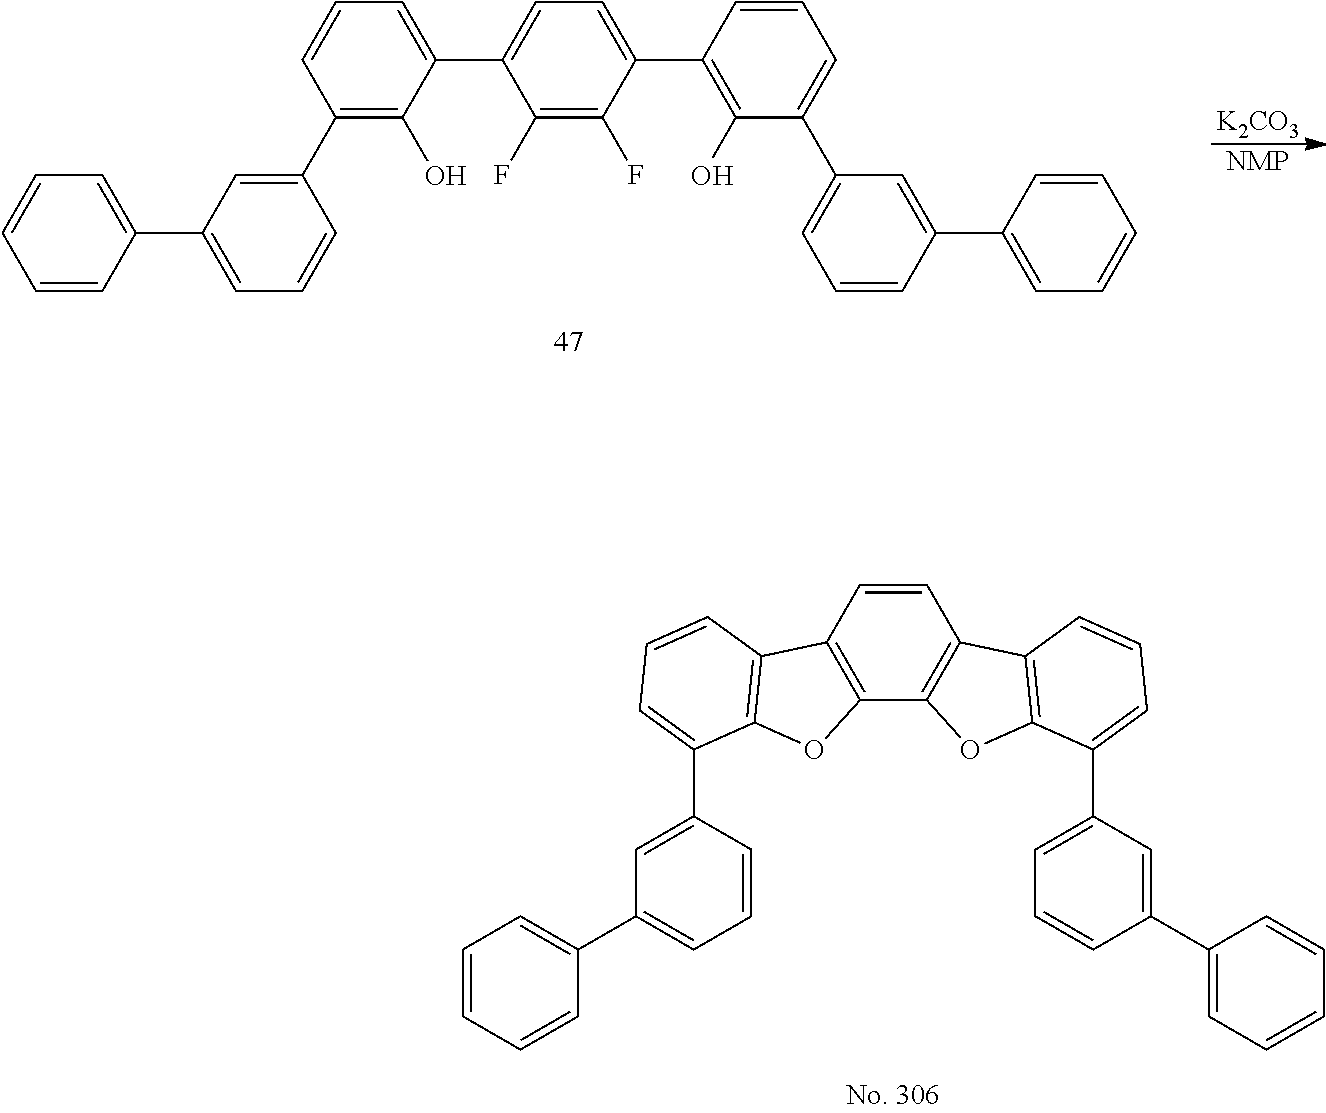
C1=CC2=C(C3=C1C1=C(O3)C(C3=CC=CC(C4=CC=CC=C4)=C3)=CC=C1)OC1=C2C=CC=C1C1=CC(C2=CC=CC=C2)=CC=C1.C1(F)=C(F)C(C2=C(O)C(C3=CC=CC(C4=CC=CC=C4)=C3)=CC=C2)=CC=C1C1=CC=CC(C2=CC(C3=CC=CC=C3)=CC=C2)=C1O.[K2CO3].[NMP]
